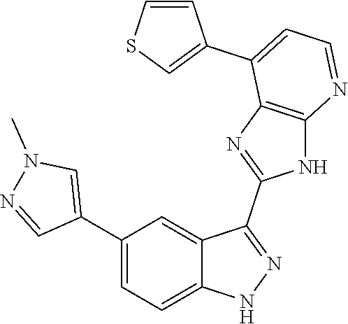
C1(C2=CC=C3C(=C2)C(C2=NC4=C(N2)N=CC=C4C2=CSC=C2)=NN3)=CN(C)N=C1
